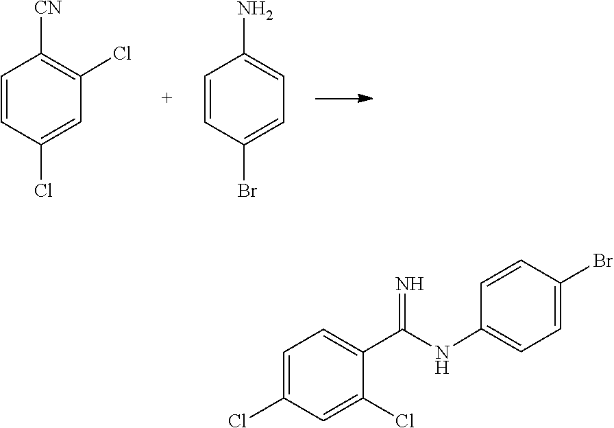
C1([CN])=C(Cl)C=C(Cl)C=C1.C1(N)=CC=C(Br)C=C1.C1(NC(C2=CC=C(Cl)C=C2Cl)=N)=CC=C(Br)C=C1
